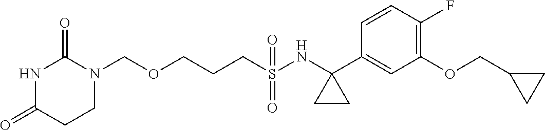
O(CCCS(NC1(C2=CC(OCC3CC3)=C(F)C=C2)CC1)(=O)=O)CN1C(=O)NC(=O)CC1
